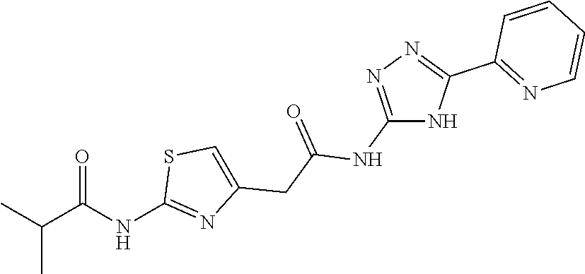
CC(C(NC1=NC(CC(NC2=NN=C(C3=NC=CC=C3)N2)=O)=CS1)=O)C
